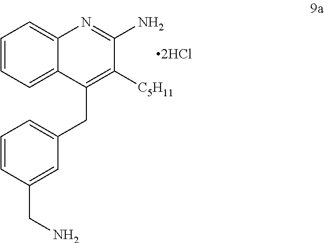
C1(N)=NC2=CC=CC=C2C(CC2=CC=CC(CN)=C2)=C1[C5H11]
